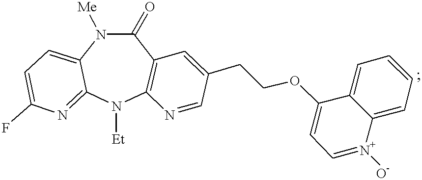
[Et]N1C2=C(C(=O)N([Me])C3=CC=C(F)N=C13)C=C(CCOC1=CC=[N+]([O-])C3=CC=CC=C13)C=N2
